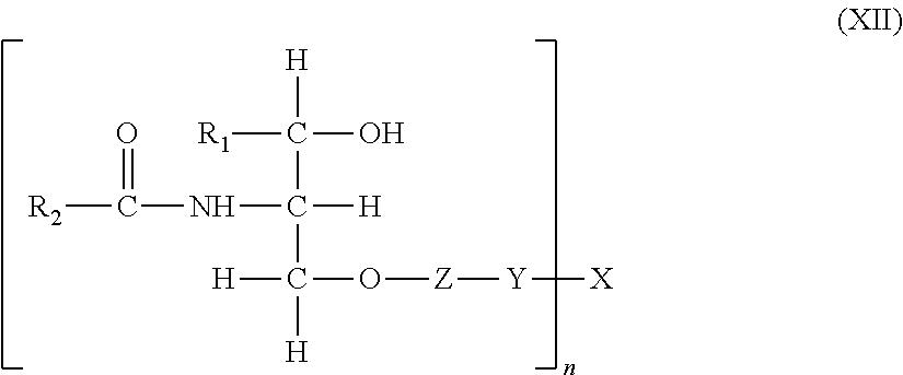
C([R2])(=O)NC(C([H])([R1])O)([H])C([H])([H])O[Z][Y][X]
